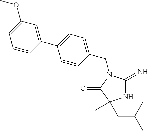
C1(CN2C(=N)NC(C)(CC(C)C)C2=O)=CC=C(C2=CC(OC)=CC=C2)C=C1
